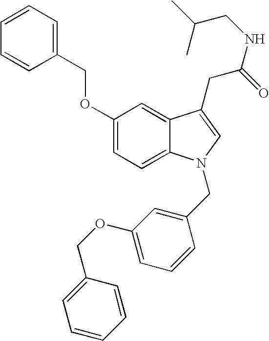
C1(OCC2=CC=CC=C2)=CC=C2C(=C1)C(CC(=O)NCC(C)C)=CN2CC1=CC(OCC2=CC=CC=C2)=CC=C1
